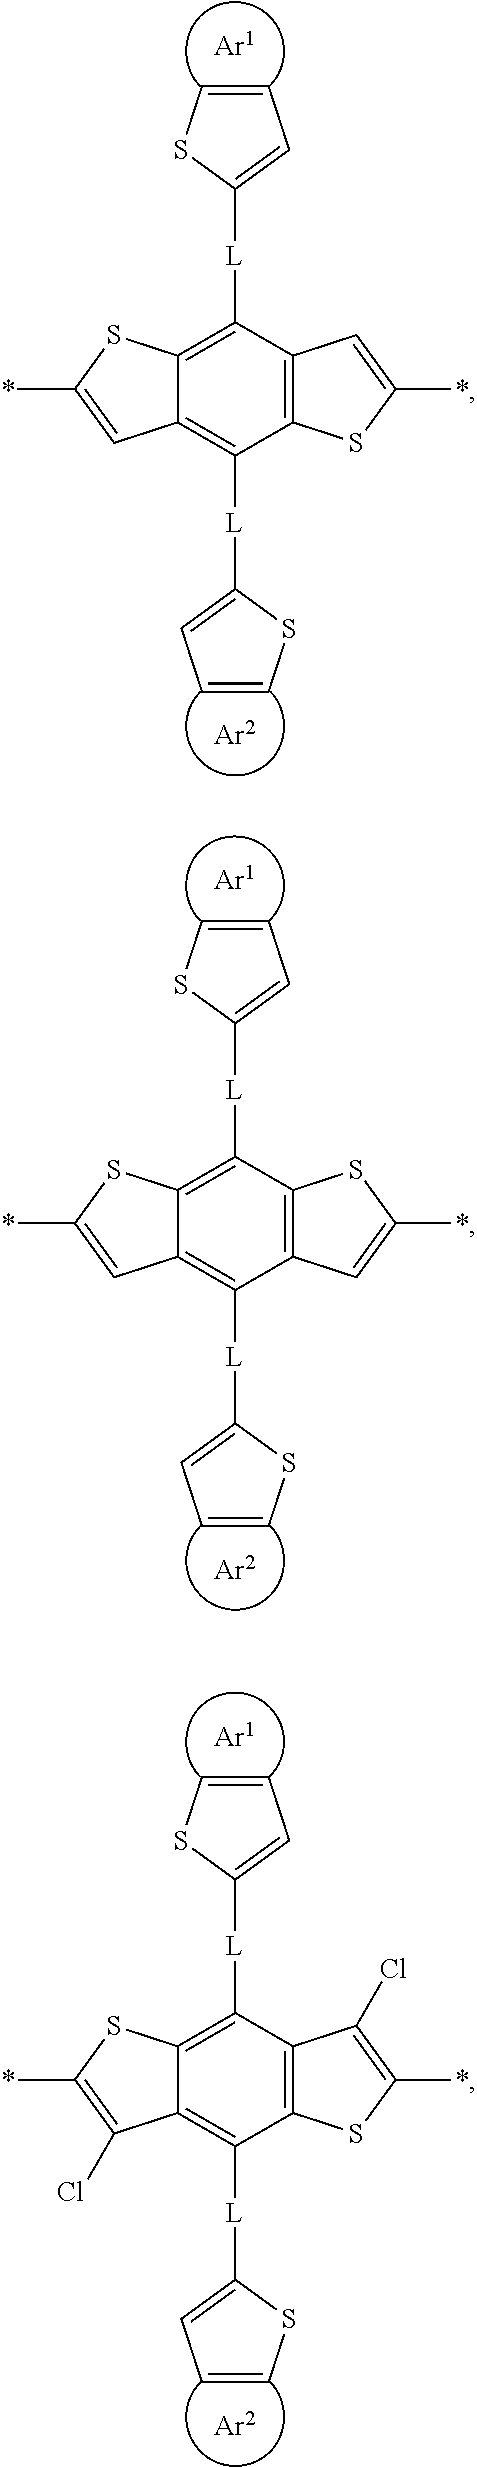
C12=C(C([L]C3=CC=CS3)=C3C(=C1[L]C1=CC=CS1)C=C(*)S3)C=C(*)S2.[Ar1].[Ar2].C12=C(C([L]C3=CC=CS3)=C3C(=C1[L]C1=CC=CS1)C=C(*)S3)SC(*)=C2.[Ar1].[Ar2].C12=C(C([L]C3=CC=CS3)=C3C(=C1[L]C1=CC=CS1)C(Cl)=C(*)S3)C(Cl)=C(*)S2.[Ar1].[Ar2]
